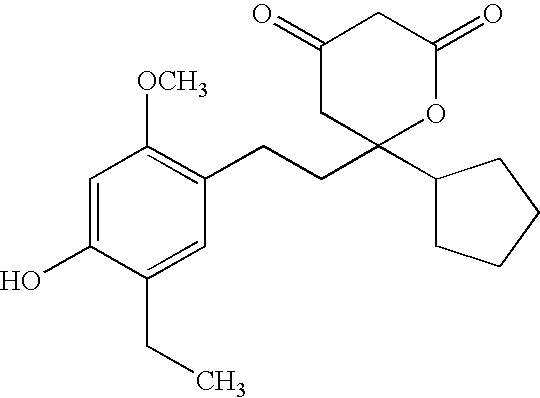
C1=C(O)C(CC)=CC(CCC2(C3CCCC3)OC(=O)CC(=O)C2)=C1[OCH3]
